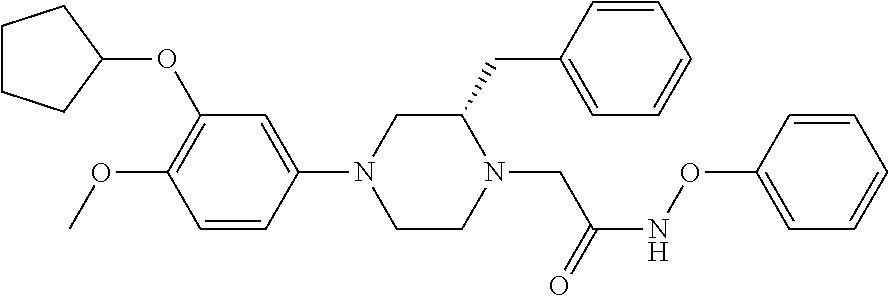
C1CCC(OC2=C(OC)C=CC(N3CCN(CC(NOC4=CC=CC=C4)=O)C(CC4=CC=CC=C4)C3)=C2)C1
